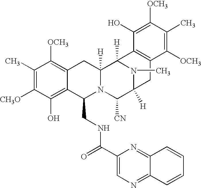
C1(C)=C([CH3O])C(O)=C2C(=C1[OCH3])CC1([H])N(C2CNC(C2=CN=C3C(=N2)C=CC=C3)=O)C([CN])C2([H])N(C)C1([H])C1=C(C2)C([OCH3])=C(C)C([OCH3])=C1O
